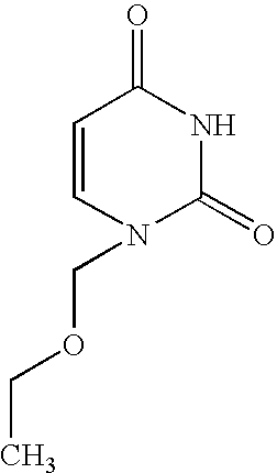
C1=CC(=O)NC(=O)N1COCC
